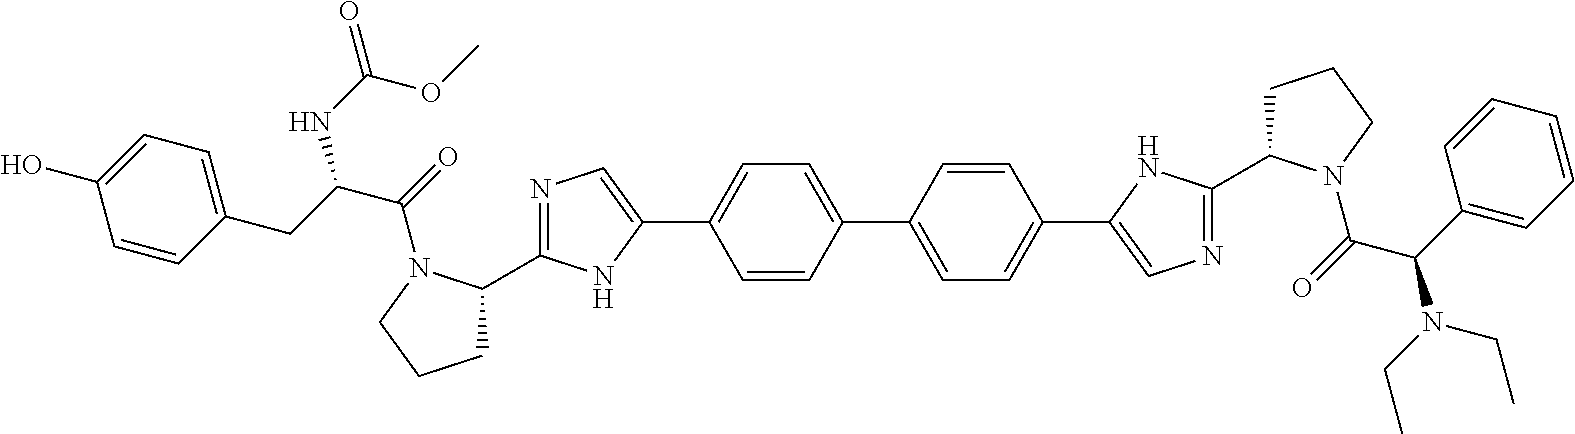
N1=C(C2CCCN2C(=O)C(CC2=CC=C(O)C=C2)NC(=O)OC)NC(C2=CC=C(C3=CC=C(C4=CN=C(C5CCCN5C(=O)C(C5=CC=CC=C5)N(CC)CC)N4)C=C3)C=C2)=C1
